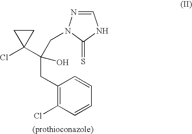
ClC1(C(CN2N=CNC2=S)(CC2=C(Cl)C=CC=C2)O)CC1
